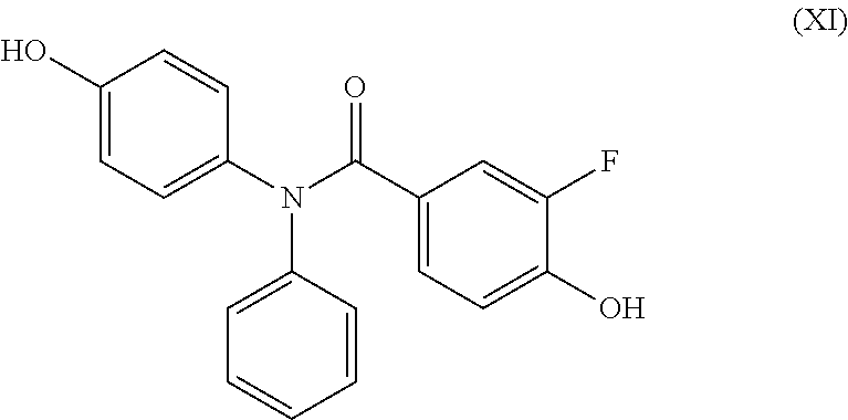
O=C(C1=CC=C(O)C(F)=C1)N(C1=CC=C(O)C=C1)C1=CC=CC=C1
